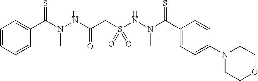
C(N(NC(CS(NN(C(=S)C1=CC=C(N2CCOCC2)C=C1)C)(=O)=O)=O)C)(=S)C1=CC=CC=C1
